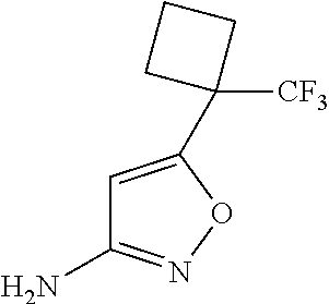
NC1=NOC(C2([CF3])CCC2)=C1
